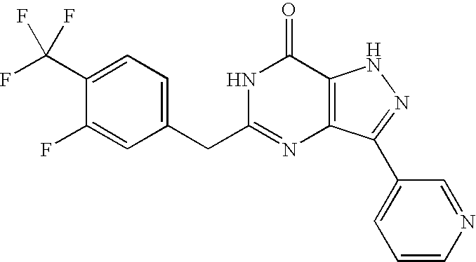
C1=C(CC2=NC3=C(C(=O)N2)NN=C3C2=CC=CN=C2)C=C(F)C(C(F)(F)F)=C1
